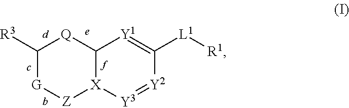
C12[X]([Y3]=[Y2]C([L1][R1])=[Y1]1)[Z][G]C([R3])[Q]2
